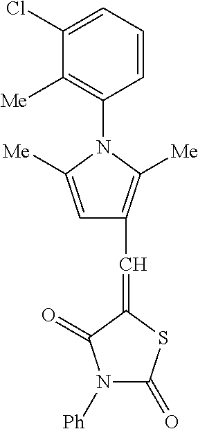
C1(Cl)=CC=CC(N2C([Me])=CC(C=C3SC(=O)N([Ph])C3=O)=C2[Me])=C1[Me]
